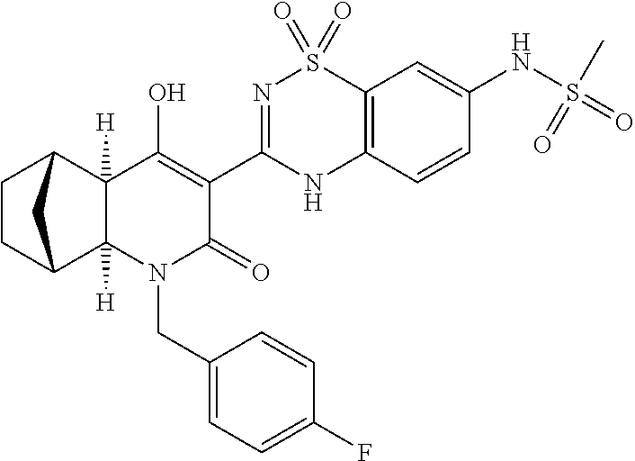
C12([H])C3CCC(C1([H])C(O)=C(C1=NS(=O)(=O)C4=C(N1)C=CC(NS(C)(=O)=O)=C4)C(=O)N2CC1=CC=C(F)C=C1)C3
